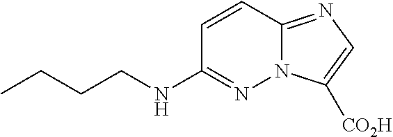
C1=CC2=NC=C([CO2H])N2N=C1NCCCC
